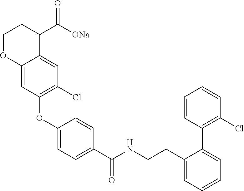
C1(OC2=C(Cl)C=C3C(=C2)OCCC3C([ONa])=O)=CC=C(C(NCCC2=CC=CC=C2C2=C(Cl)C=CC=C2)=O)C=C1
